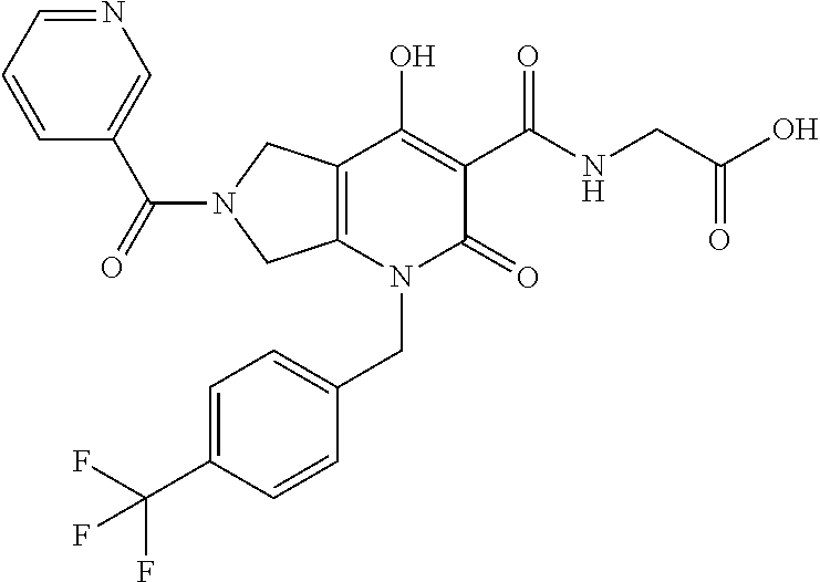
C12=C(N(CC3=CC=C(C(F)(F)F)C=C3)C(=O)C(C(NCC(O)=O)=O)=C1O)CN(C(C1=CN=CC=C1)=O)C2
